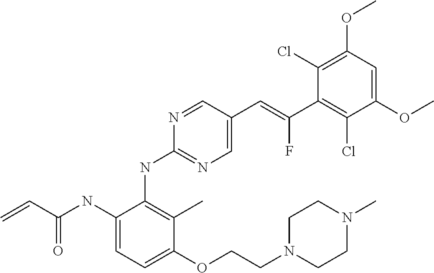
N1=CC(C=C(C2=C(Cl)C(OC)=CC(OC)=C2Cl)F)=CN=C1NC1=C(C)C(OCCN2CCN(C)CC2)=CC=C1NC(C=C)=O
